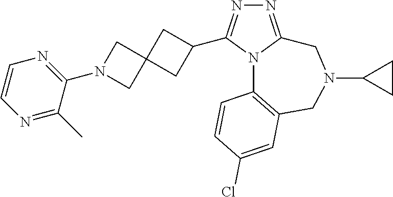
N1=C2N(C(C3CC4(C3)CN(C3=NC=CN=C3C)C4)=N1)C1=C(CN(C3CC3)C2)C=C(Cl)C=C1
